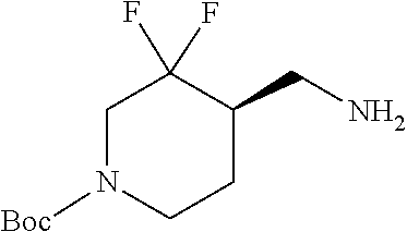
C1CN([Boc])CC(F)(F)C1CN
